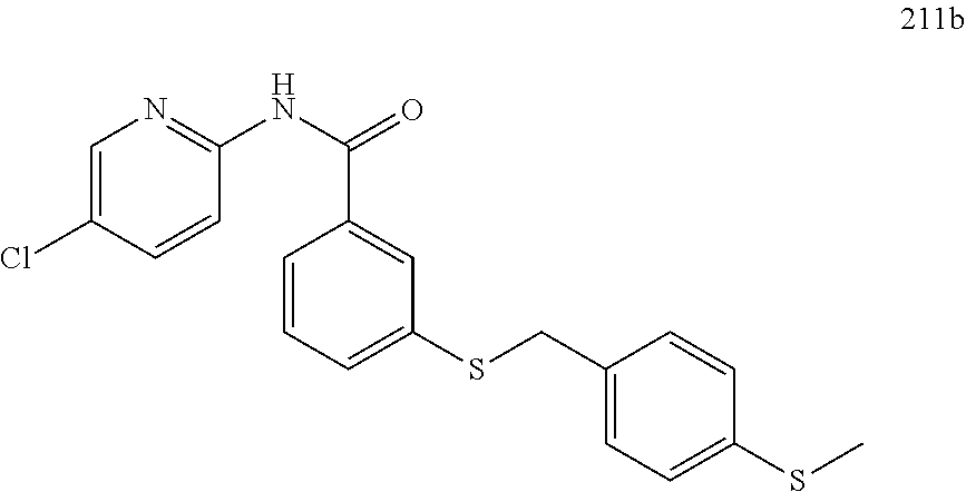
C1=C(Cl)C=CC(NC(C2=CC(SCC3=CC=C(SC)C=C3)=CC=C2)=O)=N1
